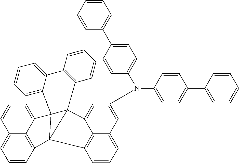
C1=CC2=C3C(=C1)C=CC=C3C13C4=CC=CC=C4C4=C(C=CC=C4)C14C1=CC(N(C5=CC=C(C6=CC=CC=C6)C=C5)C5=CC=C(C6=CC=CC=C6)C=C5)=CC5=CC=CC(=C51)C234
